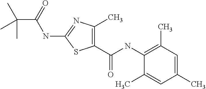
C1(C(NC2=C(C)C=C(C)C=C2C)=O)=C(C)N=C(NC(C(C)(C)C)=O)S1
